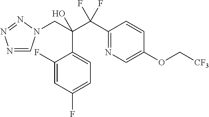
N1=CN(CC(C(C2=NC=C(OC[CF3])C=C2)(F)F)(O)C2=CC=C(F)C=C2F)N=N1
